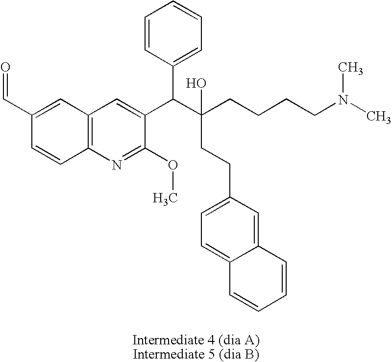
C12=C(N=C(OC)C(C(C(CCCCN(C)C)(CCC3=CC=C4C(=C3)C=CC=C4)O)C3=CC=CC=C3)=C1)C=CC(C=O)=C2
